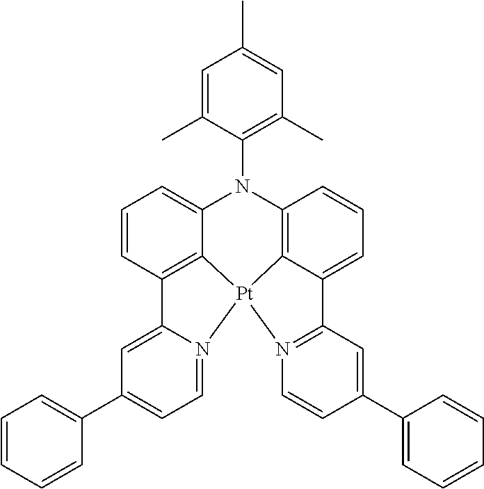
C1=C(C)C(N2C3=CC=CC4=C3[Pt]3(C5=C2C=CC=C5C2=N3C=CC(C3=CC=CC=C3)=C2)N2=CC=C(C3=CC=CC=C3)C=C42)=C(C)C=C1C
